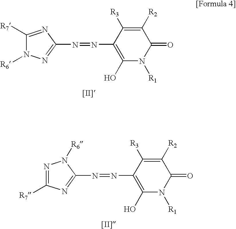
C1([R7])=NC(N=NC2=C(O)N([R1])C(=O)C([R2])=C2[R3])=NN1[R6].[[II]].N1=C([R7])N=C(N=NC2=C(O)N([R1])C(=O)C([R2])=C2[R3])N1[R6].[[II]]
